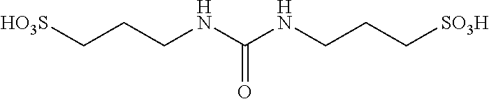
[HO3S]CCCNC(NCCC[SO3H])=O
